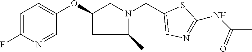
C1=C(F)N=CC(OC2CN(CC3=CN=C(NC(C)=O)S3)C(C)C2)=C1
